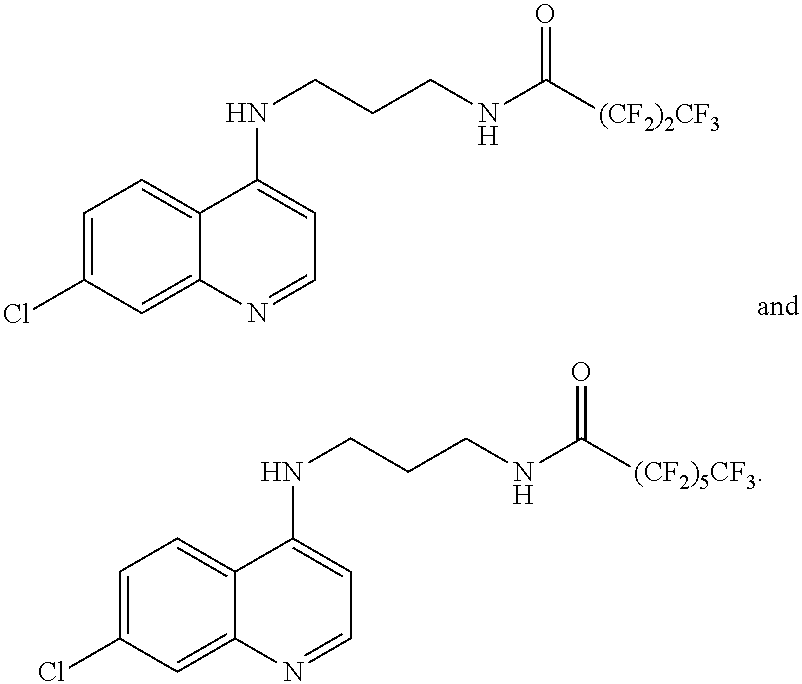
C1=C(Cl)C=C2C(=C1)C(NCCCNC([(CF2)2CF3])=O)=CC=N2.C1=C(Cl)C=C2C(=C1)C(NCCCNC([(CF2)5CF3])=O)=CC=N2
